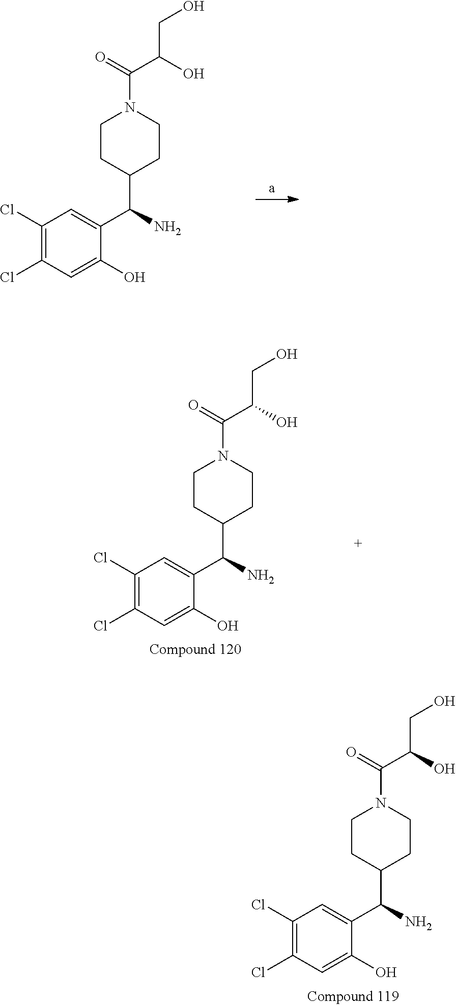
C1(Cl)=C(Cl)C=C(O)C(C(N)C2CCN(C(C(O)CO)=O)CC2)=C1.C1(Cl)=C(Cl)C=C(O)C(C(N)C2CCN(C(C(O)CO)=O)CC2)=C1.C1(Cl)=C(Cl)C=C(O)C(C(N)C2CCN(C(C(O)CO)=O)CC2)=C1
